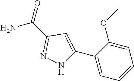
NC(C1=NNC(C2=CC=CC=C2OC)=C1)=O
